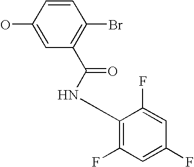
OC1=CC(C(NC2=C(F)C=C(F)C=C2F)=O)=C(Br)C=C1
